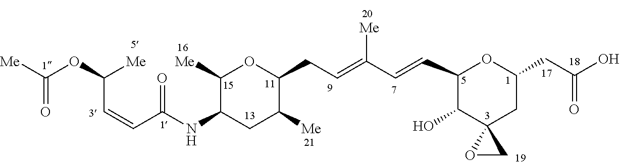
C(C=CC(=O)NC1C([Me])OC(CC=C([Me])C=CC2C(O)C3(CC(CC(O)=O)O2)OC3)C([Me])C1)([Me])OC([Me])=O
